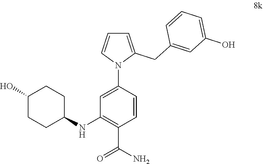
C1(O)CCC(NC2=C(C(N)=O)C=CC(N3C(CC4=CC(O)=CC=C4)=CC=C3)=C2)CC1
